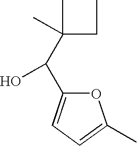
C(C(O)C1=CC=C(C)O1)(CC)(C)C
